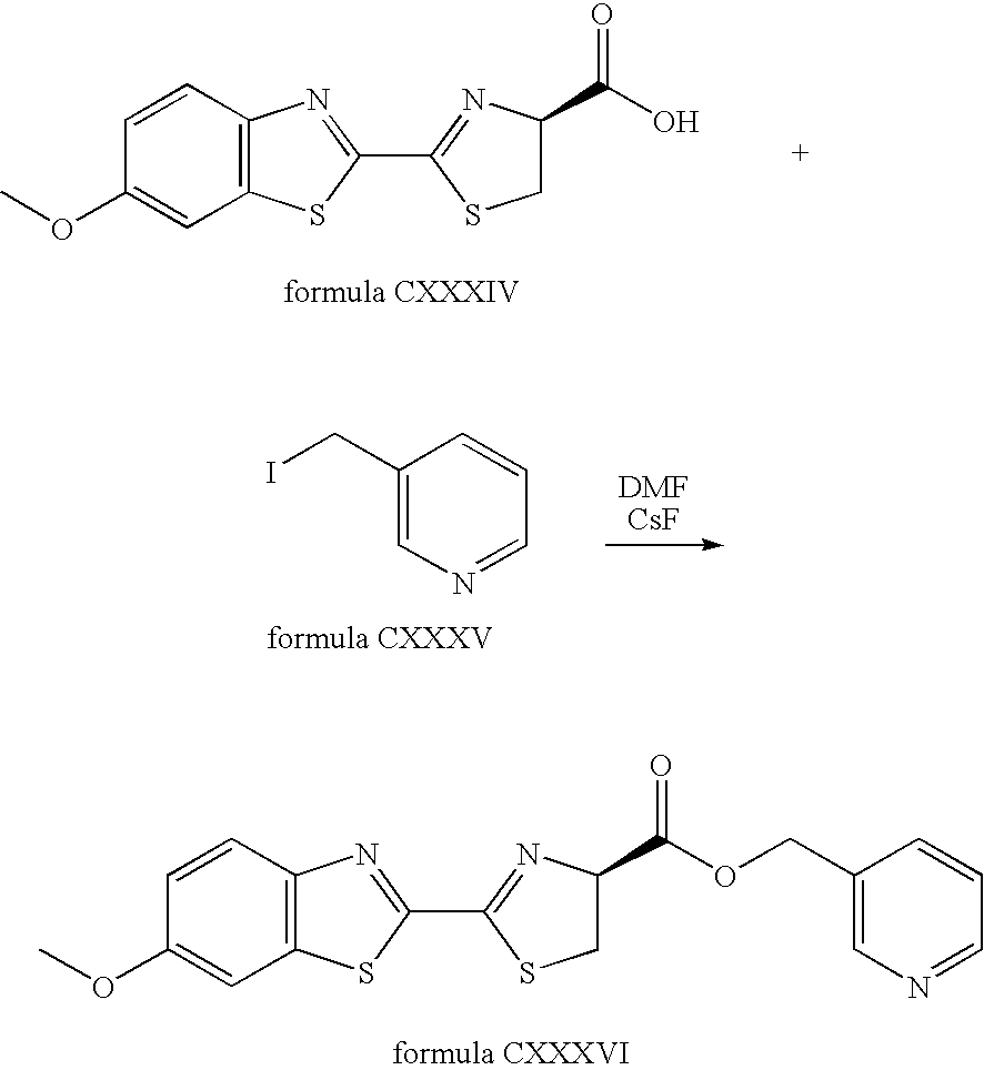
C1=CC(OC)=CC2=C1N=C(C1=NC(C(O)=O)CS1)S2.C1=CC(OC)=CC2=C1N=C(C1=NC(C(OCC3=CN=CC=C3)=O)CS1)S2.C1(CI)=CN=CC=C1
